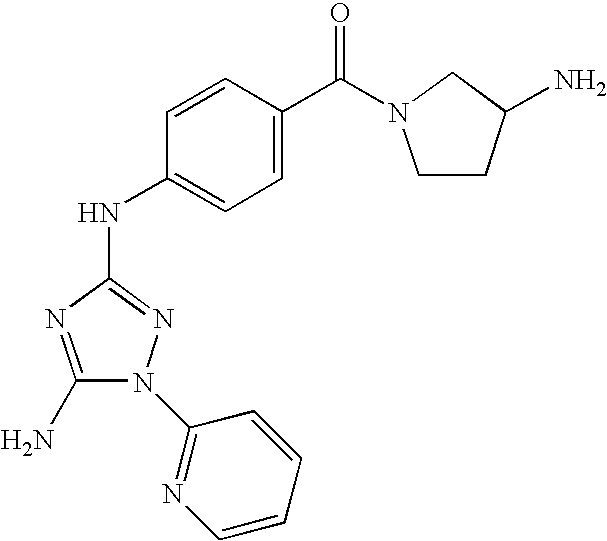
C1(N)=NC(NC2=CC=C(C(=O)N3CCC(N)C3)C=C2)=NN1C1=NC=CC=C1
